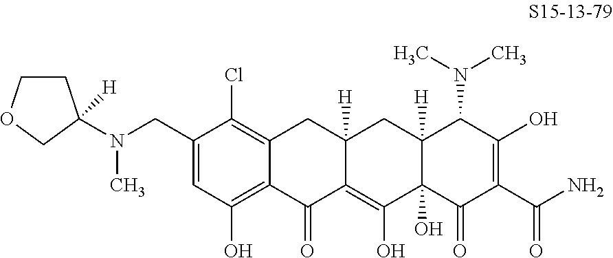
C(C1=CC(O)=C2C(=C1Cl)CC1([H])C(=C(O)C3(O)C([H])(C1)C(N(C)C)C(O)=C(C(N)=O)C3=O)C2=O)N(C)C1([H])CCOC1
